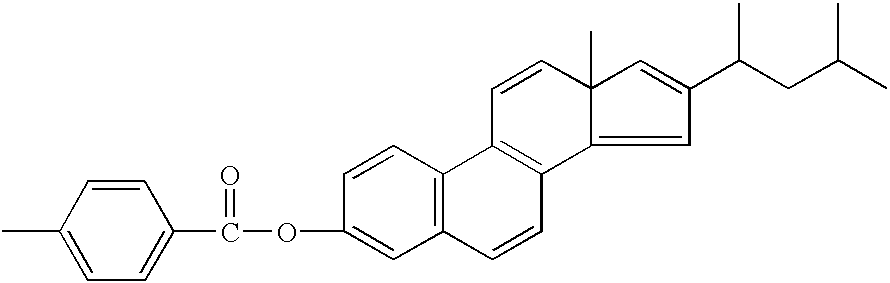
C1=CC(C)=CC=C1C(OC1=CC2=C(C=C1)C1=C(C=C2)C2=CC(C(CC(C)C)C)=CC2(C)C=C1)=O
